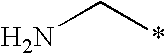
NC*
